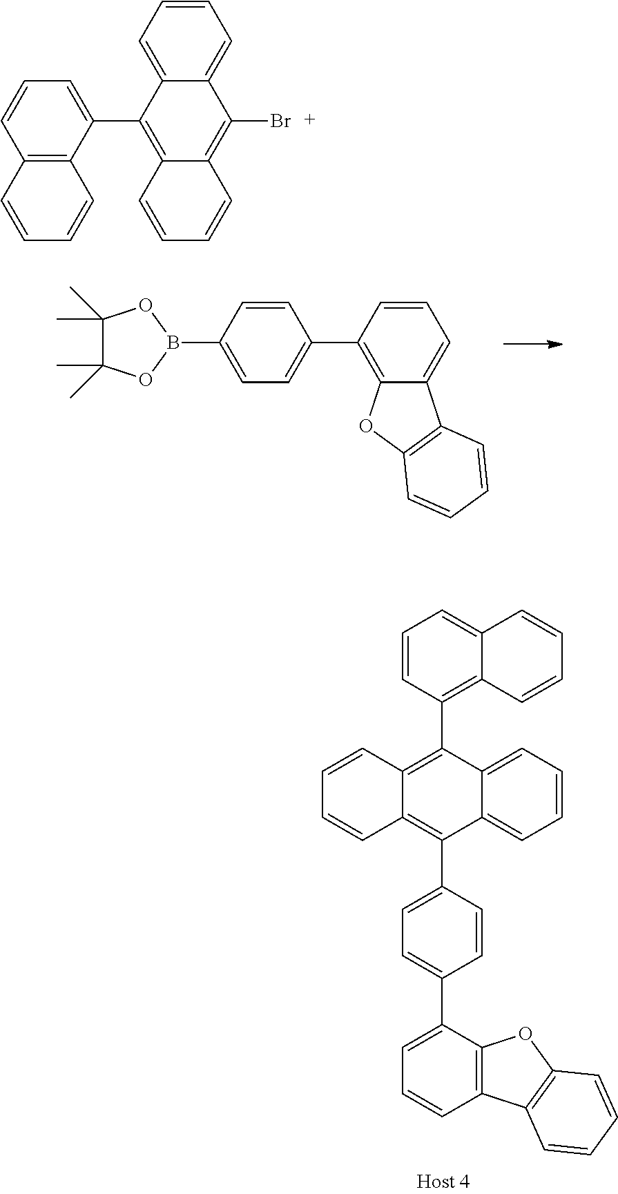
C1=CC(C2=C3C(=CC=C2)C2=C(O3)C=CC=C2)=CC=C1B1OC(C)(C)C(C)(C)O1.C1=CC2=C(C3=C4C(=CC=C3)C=CC=C4)C3=CC=CC=C3C(C3=CC=C(C4=CC=CC5=C4OC4=C5C=CC=C4)C=C3)=C2C=C1.C12=CC=CC=C1C(Br)=C1C(=C2C2=CC=CC3=C2C=CC=C3)C=CC=C1
